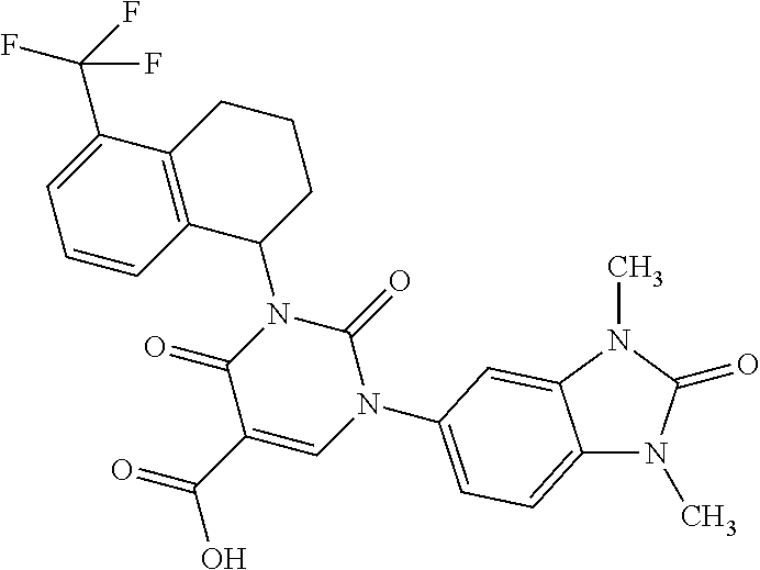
C12=CC=C(N3C(=O)N(C4CCCC5=C4C=CC=C5C(F)(F)F)C(=O)C(C(O)=O)=C3)C=C1N(C)C(=O)N2C
